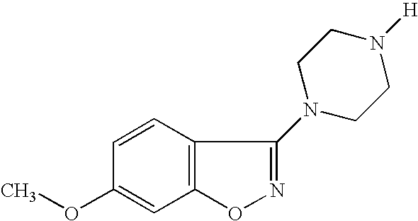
C1=CC2=C(C=C1OC)ON=C2N1CCN([H])CC1
